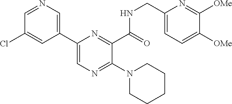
C1(C2=CN=C(N3CCCCC3)C(C(NCC3=CC=C([OMe])C([OMe])=N3)=O)=N2)=CN=CC(Cl)=C1
